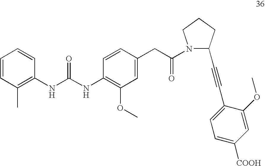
C1=CC(C)=C(NC(NC2=C(OC)C=C(CC(N3CCCC3C#CC3=CC=C([COOH])C=C3OC)=O)C=C2)=O)C=C1
